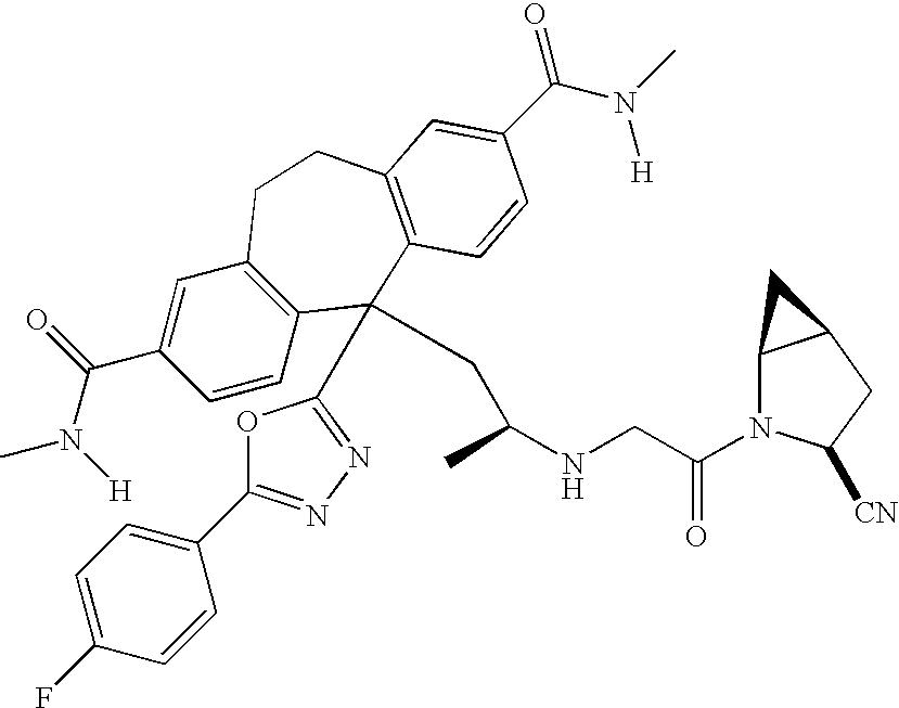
CN(C(C1=CC2=C(C=C1)C(C1=NN=C(C3=CC=C(F)C=C3)O1)(CC(NCC(N1C3C(CC1[CN])C3)=O)C)C1=C(CC2)C=C(C(N(C)[H])=O)C=C1)=O)[H]
